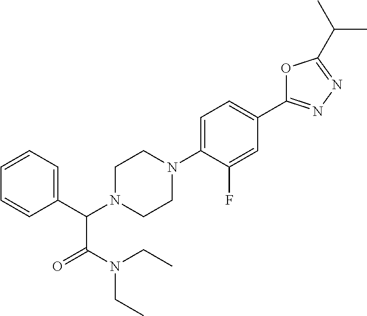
C1(C(N2CCN(C3=CC=C(C4=NN=C(C(C)C)O4)C=C3F)CC2)C(N(CC)CC)=O)=CC=CC=C1
